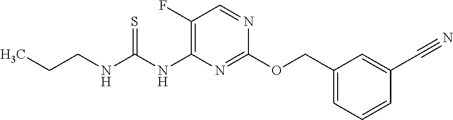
C1(COC2=NC(NC(NCCC)=S)=C(F)C=N2)=CC=CC(C#N)=C1
